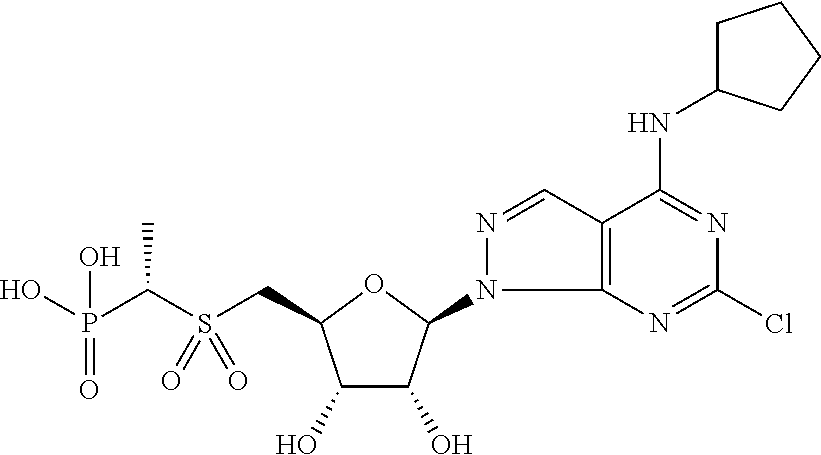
C(S(CC1C(O)C(O)C(N2C3=C(C=N2)C(NC2CCCC2)=NC(Cl)=N3)O1)(=O)=O)(P(O)(=O)O)C
